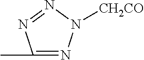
C1(C)=NN([CH2CO])N=N1
